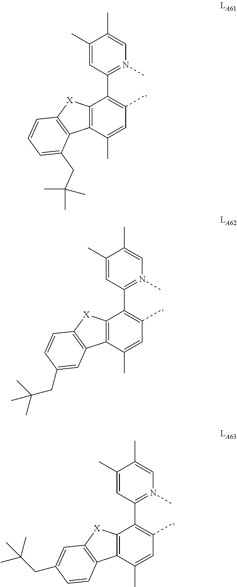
C1(C)=CC(C2=C(C)C=C(C)C3=C2[X]C2=C3C(CC(C)(C)C)=CC=C2)=N(C)C=C1C.C1(C)=CC(C2=C(C)C=C(C)C3=C2[X]C2=C3C=C(CC(C)(C)C)C=C2)=N(C)C=C1C.C1(C)=CC(C2=C(C)C=C(C)C3=C2[X]C2=C3C=CC(CC(C)(C)C)=C2)=N(C)C=C1C
